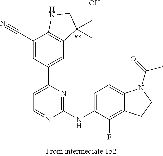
[RS].C12=C(C(CO)(C)CN1)C=C(C1=CC=NC(NC3=CC=C4C(=C3F)CCN4C(C)=O)=N1)C=C2C#N
